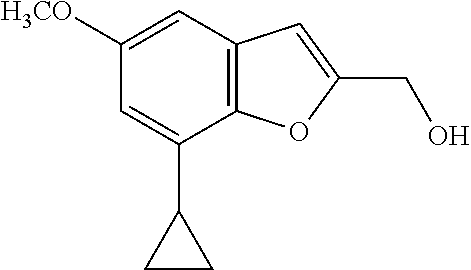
C12=C(C=C([H3CO])C=C1C1CC1)C=C(CO)O2
